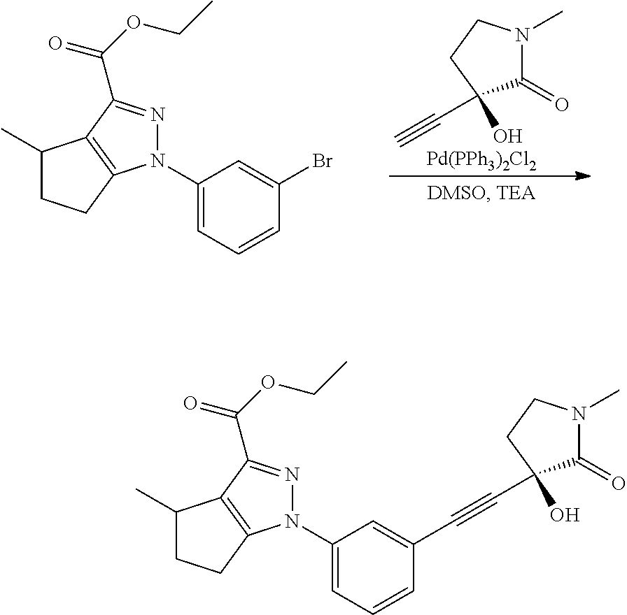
C1(=O)N(C)CCC1(O)C#C.[Pd(PPh3)2Cl2].C1(N2C3=C(C(C)CC3)C(C(OCC)=O)=N2)=CC=CC(Br)=C1.C1(N2C3=C(C(C)CC3)C(C(OCC)=O)=N2)=CC=CC(C#CC2(O)C(=O)N(C)CC2)=C1
